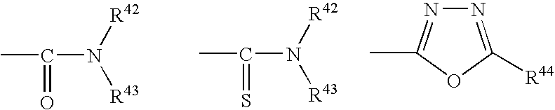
CC(=O)N([R42])[R43].CC(=S)N([R42])[R43].N1=C([R44])OC(C)=N1
